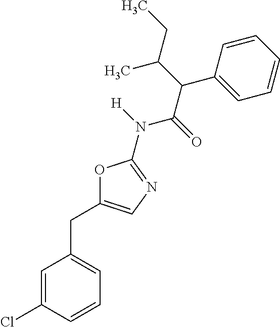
C1=CC(Cl)=CC(CC2=CN=C(N([H])C(=O)C(C(CC)C)C3=CC=CC=C3)O2)=C1
